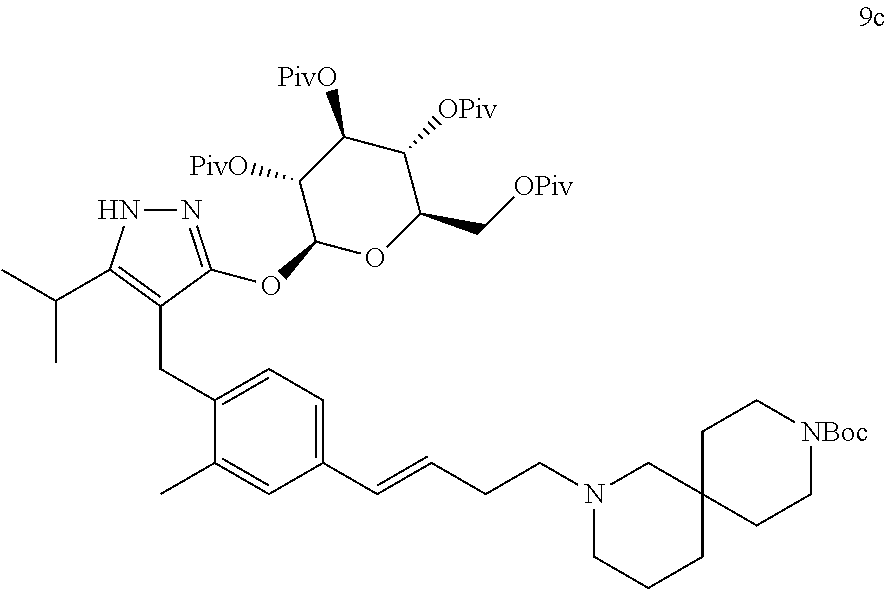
N1=C(OC2OC(C[OPiv])C([OPiv])C([PivO])C2[PivO])C(CC2=CC=C(C=CCCN3CCCC4(C3)CC[NBoc]CC4)C=C2C)=C(C(C)C)N1
